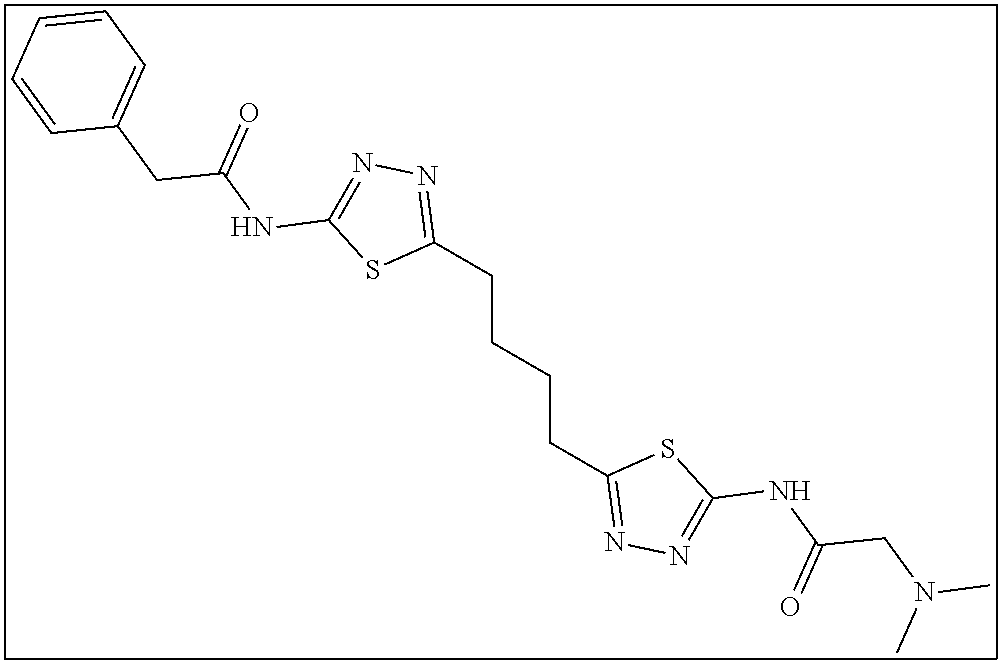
C1(CCCCC2=NN=C(NC(CN(C)C)=O)S2)=NN=C(NC(CC2=CC=CC=C2)=O)S1
